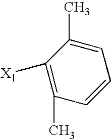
C1=CC=C(C)C([X1])=C1C
